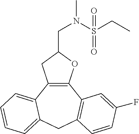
C12=C(C3=CC=CC=C3CC3=C1C=C(F)C=C3)CC(CN(S(CC)(=O)=O)C)O2
